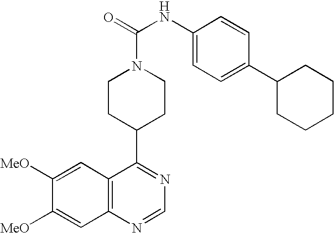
C12=C(N=CN=C1C1CCN(C(=O)NC3=CC=C(C4CCCCC4)C=C3)CC1)C=C([MeO])C([MeO])=C2
